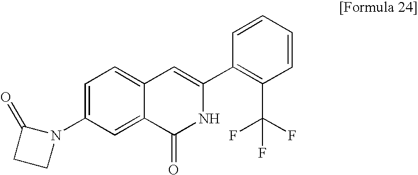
C1=C(N2C(=O)CC2)C=C2C(=C1)C=C(C1=C(C(F)(F)F)C=CC=C1)NC2=O
